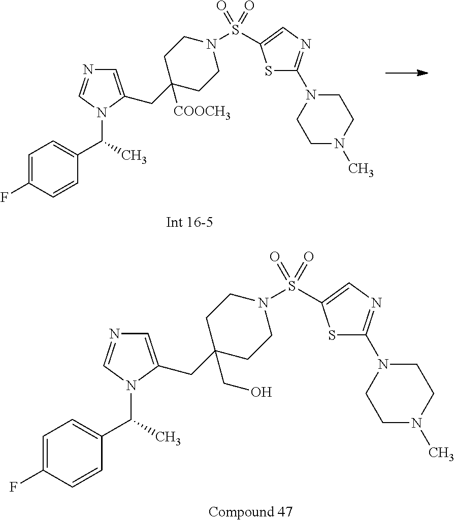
C1=C(CC2(CO)CCN(S(=O)(=O)C3=CN=C(N4CCN(C)CC4)S3)CC2)N(C(C)C2=CC=C(F)C=C2)C=N1.C1=C(CC2([COOCH3])CCN(S(=O)(=O)C3=CN=C(N4CCN(C)CC4)S3)CC2)N(C(C)C2=CC=C(F)C=C2)C=N1
